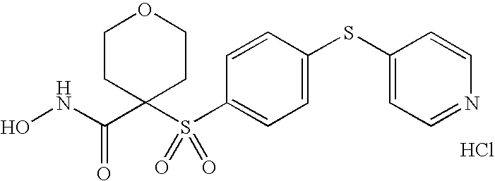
N(C(=O)C1(S(C2=CC=C(SC3=CC=NC=C3)C=C2)(=O)=O)CCOCC1)O.Cl
